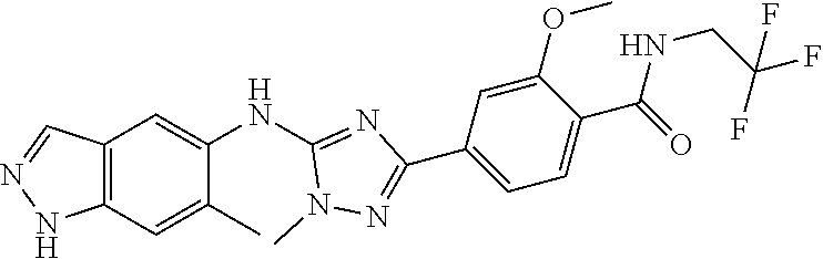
C12=C(C=C(C)C(NC3=NC(C4=CC=C(C(NCC(F)(F)F)=O)C(OC)=C4)=NN3C)=C1)NN=C2
